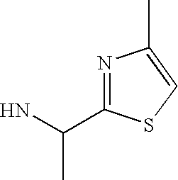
N1=C(C(N)C)SC=C1C
